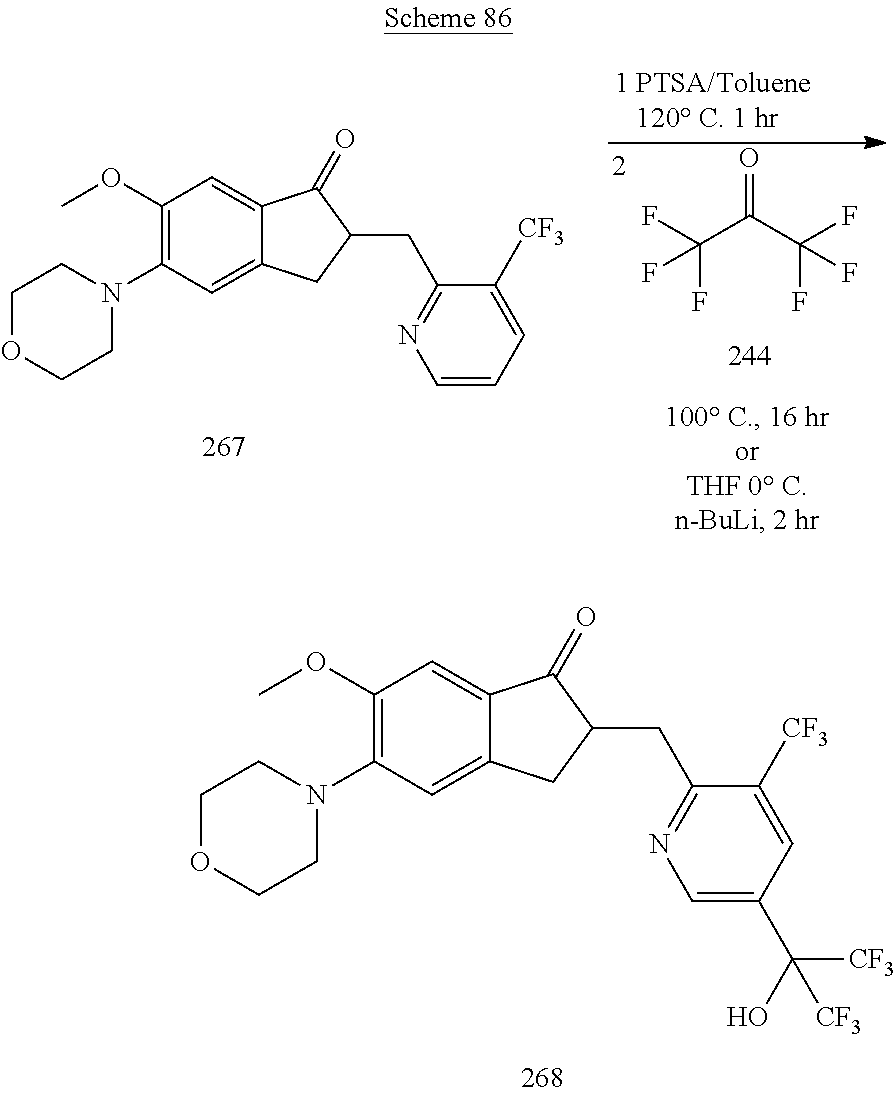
C12=CC(N3CCOCC3)=C(OC)C=C1C(=O)C(CC1=NC=CC=C1[CF3])C2.O=C(C(F)(F)F)C(F)(F)F.C12=CC(N3CCOCC3)=C(OC)C=C1C(=O)C(CC1=NC=C(C([CF3])(O)[CF3])C=C1[CF3])C2
